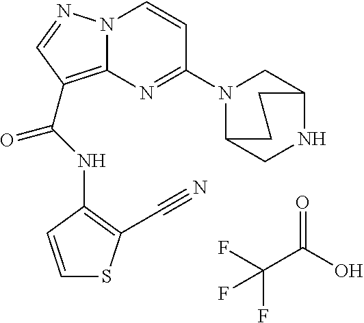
FC(C(O)=O)(F)F.N(C(=O)C1=C2N(N=C1)C=CC(N1C3CNC(C1)CC3)=N2)C1=C(C#N)SC=C1
